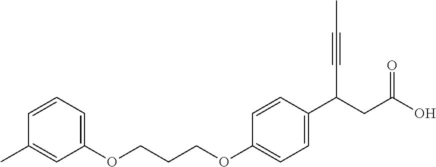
C1(OCCCOC2=CC=C(C(CC(O)=O)C#CC)C=C2)=CC=CC(C)=C1
